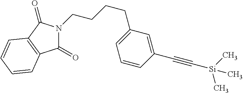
C1(=O)N(CCCCC2=CC=CC(C#C[Si](C)(C)C)=C2)C(=O)C2=C1C=CC=C2
